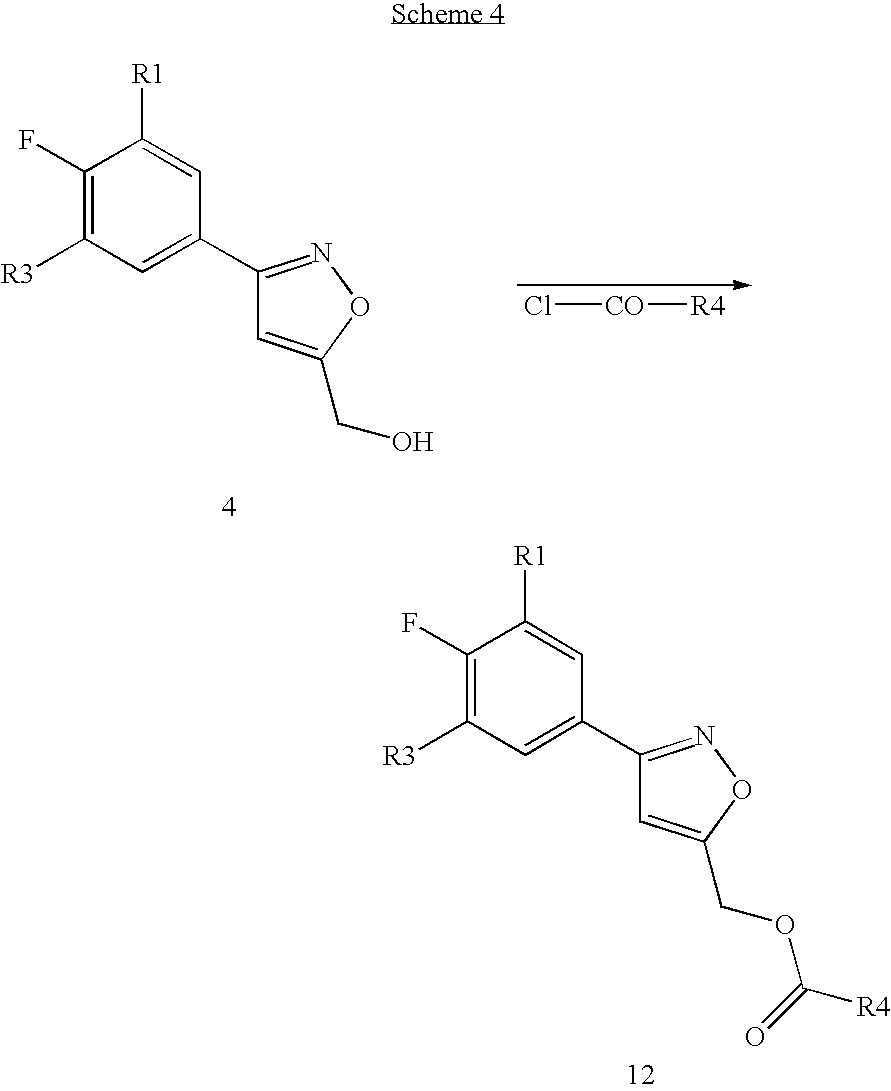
C1([R3])=C(F)C([R1])=CC(C2=NOC(COC([R4])=O)=C2)=C1.C1([R3])=C(F)C([R1])=CC(C2=NOC(CO)=C2)=C1.Cl[CO][R4]
